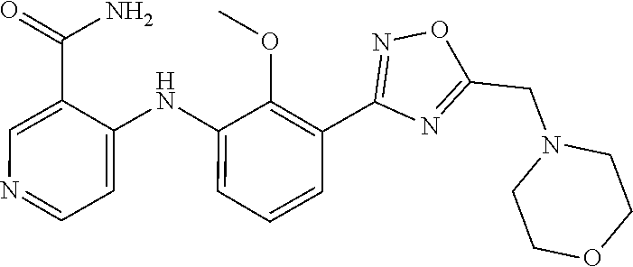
C1=CC=C(NC2=CC=NC=C2C(N)=O)C(OC)=C1C1=NOC(CN2CCOCC2)=N1
